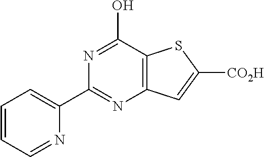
C12=C(C(O)=NC(C3=CC=CC=N3)=N1)SC([CO2H])=C2
